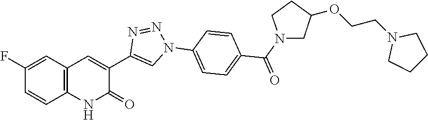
C12=C(C=C(F)C=C1)C=C(C1=CN(C3=CC=C(C(=O)N4CC(OCCN5CCCC5)CC4)C=C3)N=N1)C(=O)N2
